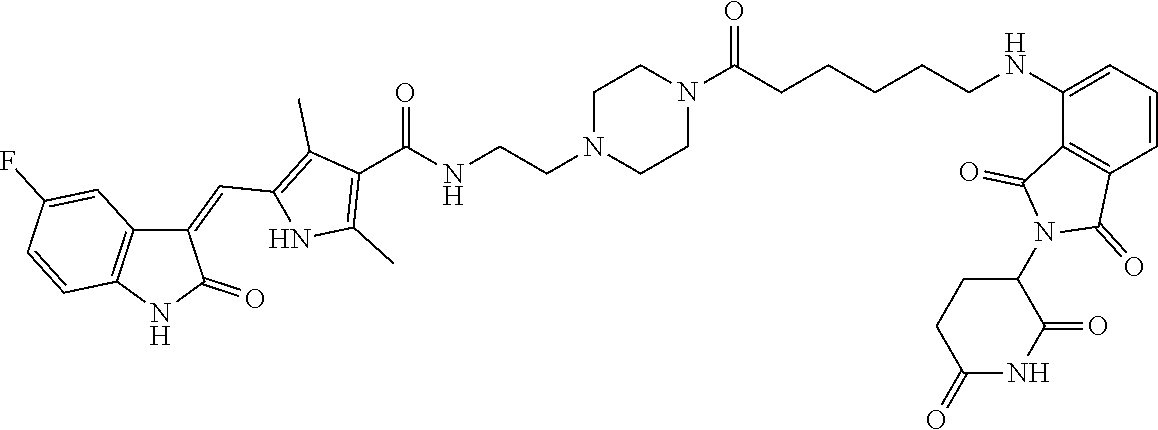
C1(C(=O)NCCN2CCN(C(=O)CCCCCNC3=CC=CC4=C3C(=O)N(C3CCC(=O)NC3=O)C4=O)CC2)=C(C)NC(C=C2C3=C(C=CC(F)=C3)NC2=O)=C1C
